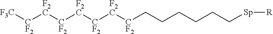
[F3C][CF2][F2C][CF2][F2C][CF2][F2C][CF2]CCCCCC[Sp][R]
